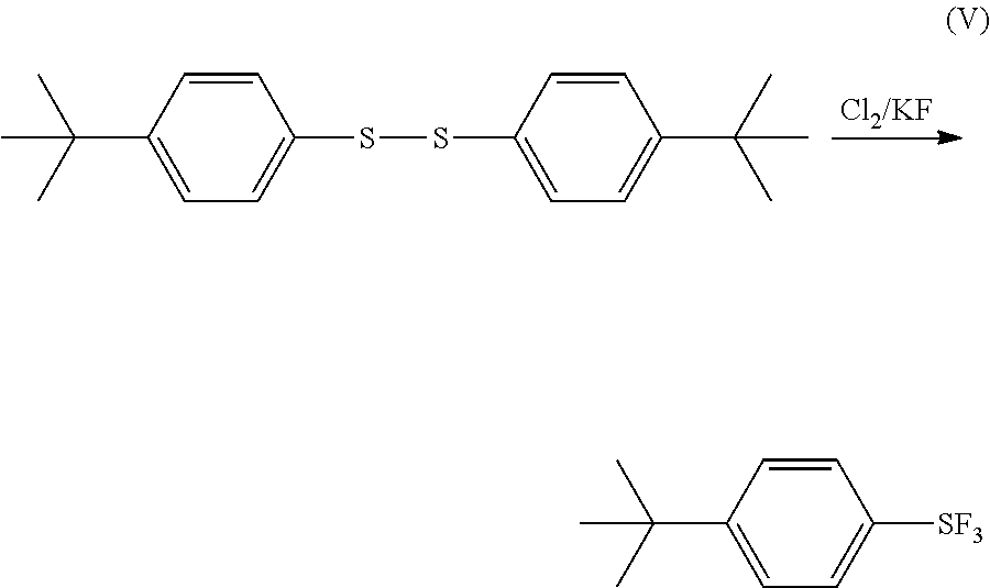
C1=CC(C(C)(C)C)=CC=C1[SF3].C1=CC(C(C)(C)C)=CC=C1SSC1=CC=C(C(C)(C)C)C=C1.[Cl2/KF]
